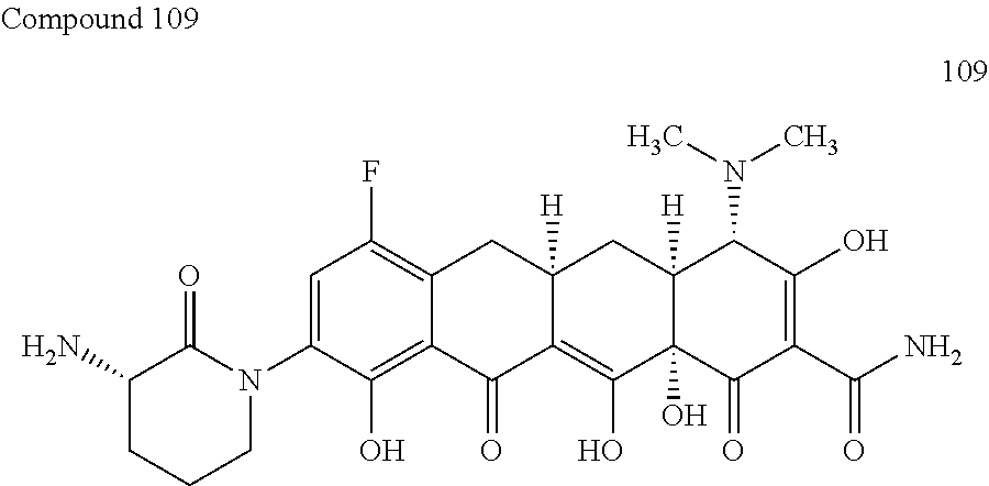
C1=C(N2C(=O)C(N)CCC2)C(O)=C2C(=C1F)CC1([H])C(=C(O)C3(O)C([H])(C1)C(N(C)C)C(O)=C(C(N)=O)C3=O)C2=O
